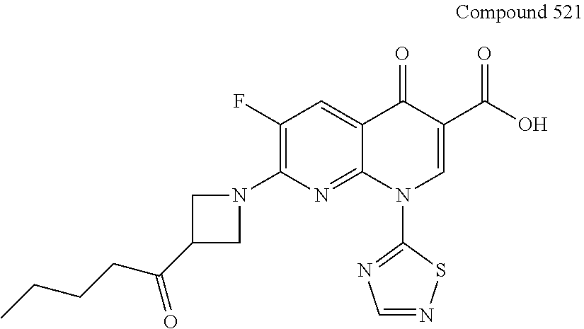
C1(F)=C(N2CC(C(CCCC)=O)C2)N=C2C(=C1)C(=O)C(C(O)=O)=CN2C1=NC=NS1
